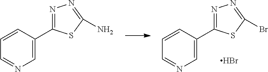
C1=NC=C(C2=NN=C(Br)S2)C=C1.Br.C1=NC=C(C2=NN=C(N)S2)C=C1
